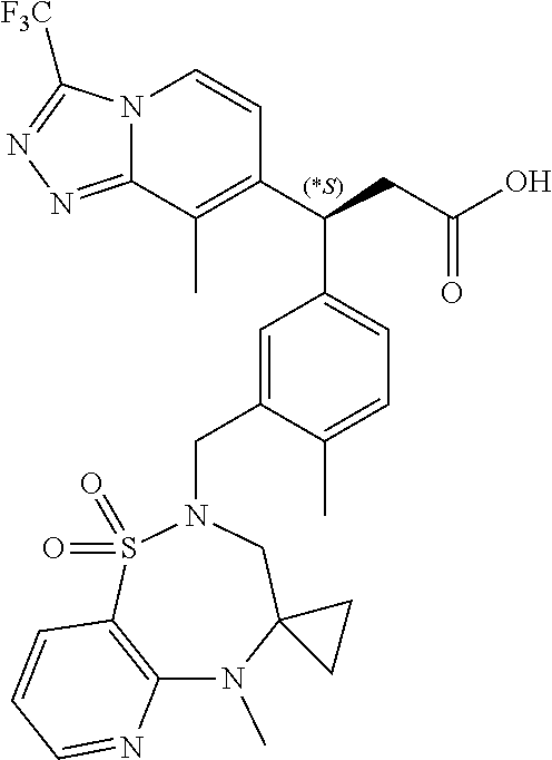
N12C(=NN=C1[F3C])C(C)=C(C(CC(O)=O)C1=CC=C(C)C(CN3CC4(N(C)C5=C(S3(=O)=O)C=CC=N5)CC4)=C1)C=C2.[(*S)]
